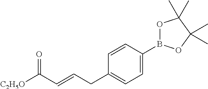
C1=C(B2OC(C)(C)C(C)(C)O2)C=CC(CC=CC([C2H5O])=O)=C1
